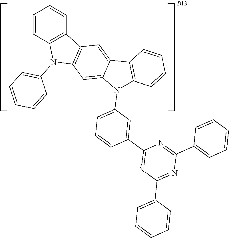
C1=CC2=C(C=C1)C1=C(N2C2=CC=CC=C2)C=C2C(=C1)C1=C(N2C2=CC=CC(C3=NC(C4=CC=CC=C4)=NC(C4=CC=CC=C4)=N3)=C2)C=CC=C1
